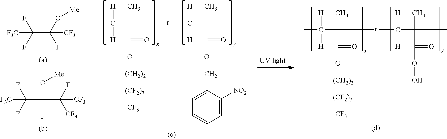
C(C(O[Me])(F)[CF3])(F)(F)[F3C].C(F)(F)([F3C])C(O[Me])(F)C(F)([CF3])[CF3].CC(C([r]C(C(C)(C)C(OCC1=CC=CC=C1[NO2])=O)([H])[H])(C)C(O[(CH2)2][(CF2)7][CF3])=O)([H])[H].CC(C([r]C(C(C)(C)C(OO)=O)([H])[H])(C)C(O[(CH2)2][(CF2)7][CF3])=O)([H])[H]
